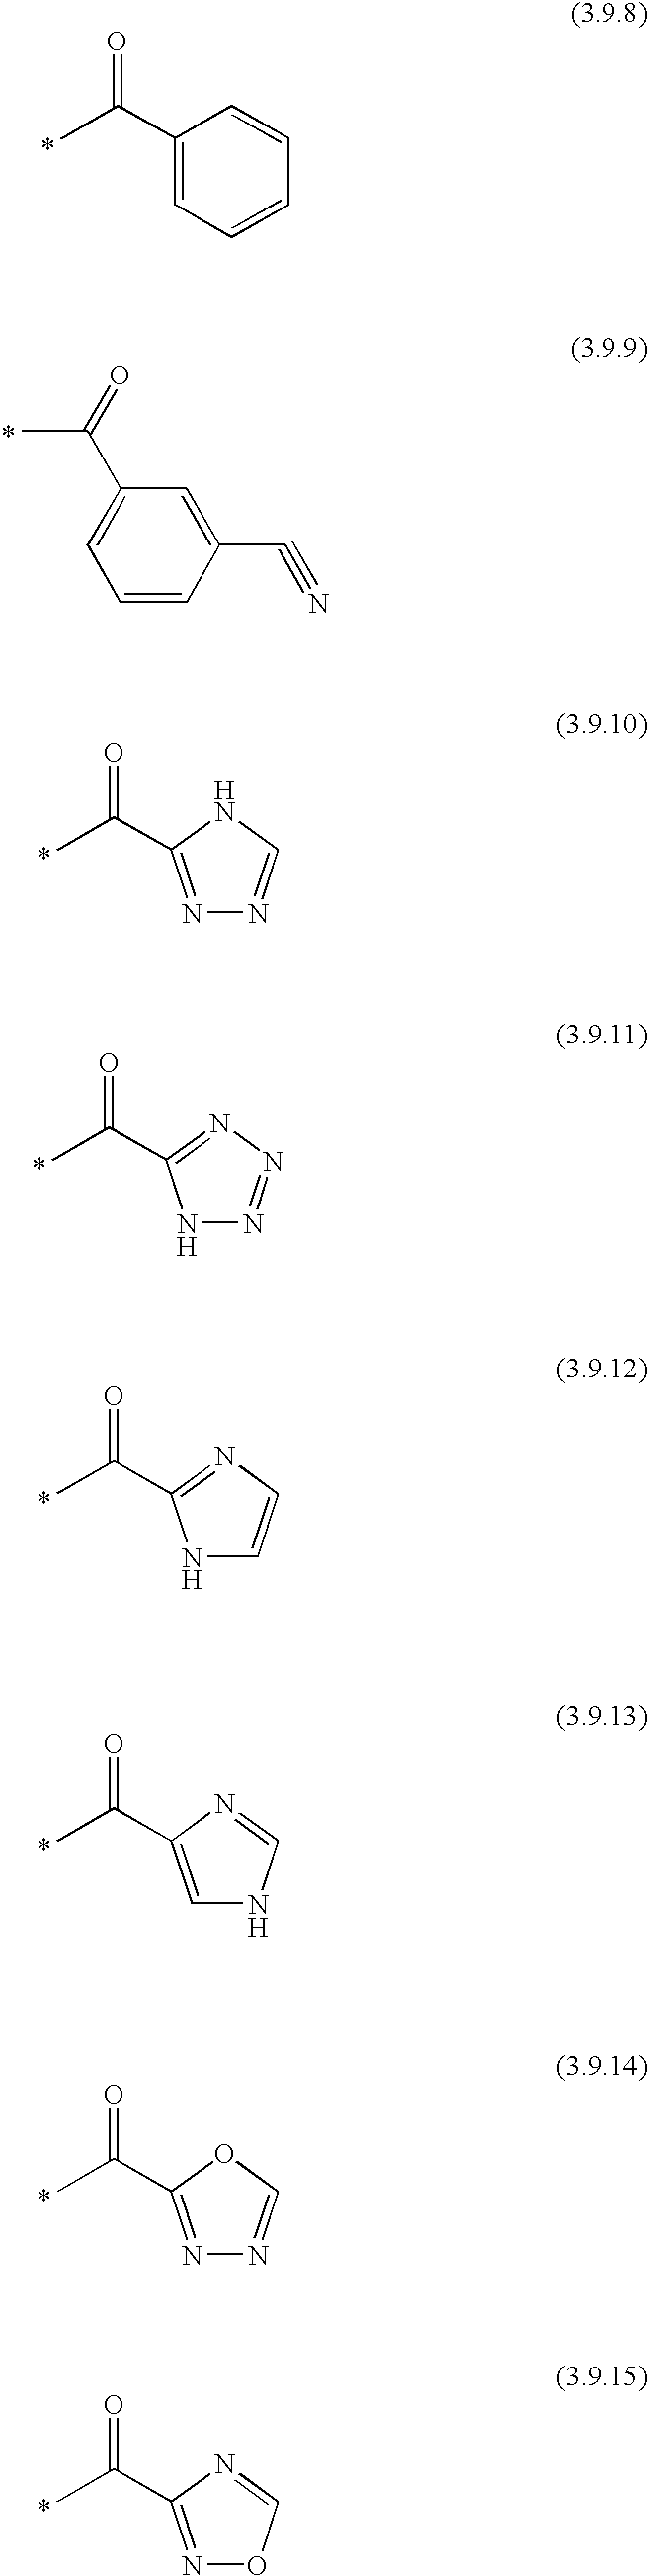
O=C(C1=CC=CC=C1)C.*.C1=CC(C#N)=CC(C(=O)C)=C1.*.O=C(C)C1=NN=CN1.*.O=C(C)C1=NN=NN1.*.O=C(C)C1=NC=CN1.*.O=C(C)C1=CNC=N1.*.O=C(C)C1=NN=CO1.*.O=C(C)C1=NOC=N1
